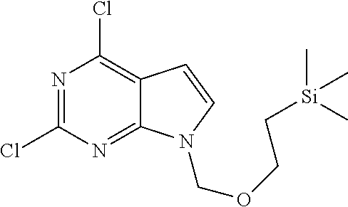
C12=NC(Cl)=NC(Cl)=C1C=CN2COCC[Si](C)(C)C
